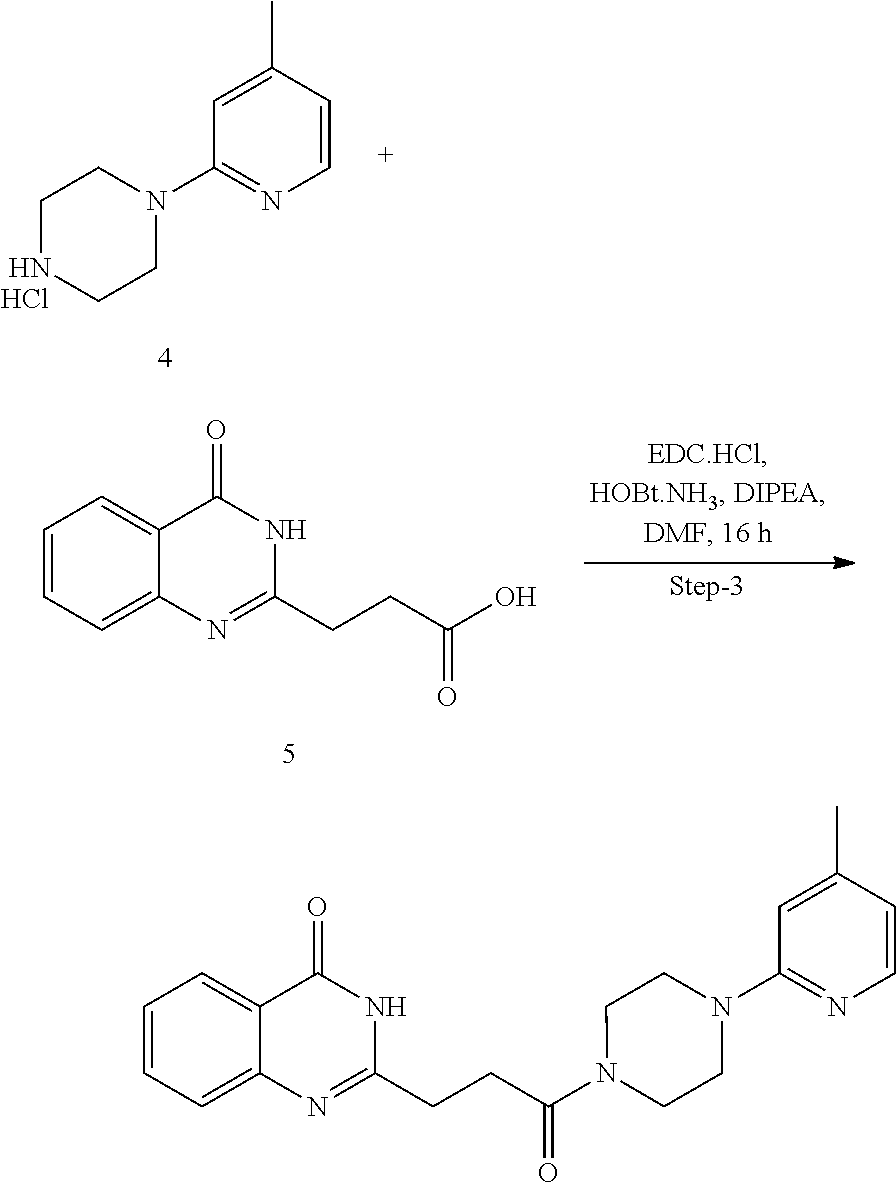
C1CNCCN1C1=NC=CC(C)=C1.Cl.C1(CCC(=O)O)=NC2=CC=CC=C2C(=O)N1.C1(CCC(=O)N2CCN(C3=NC=CC(C)=C3)CC2)=NC2=CC=CC=C2C(=O)N1
